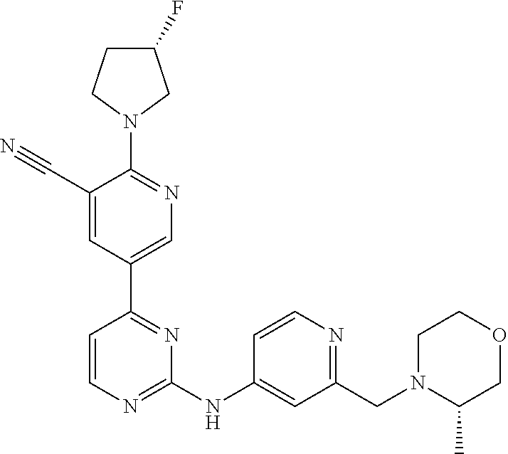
C1(F)CCN(C2=NC=C(C3=NC(NC4=CC(CN5C(C)COCC5)=NC=C4)=NC=C3)C=C2C#N)C1
